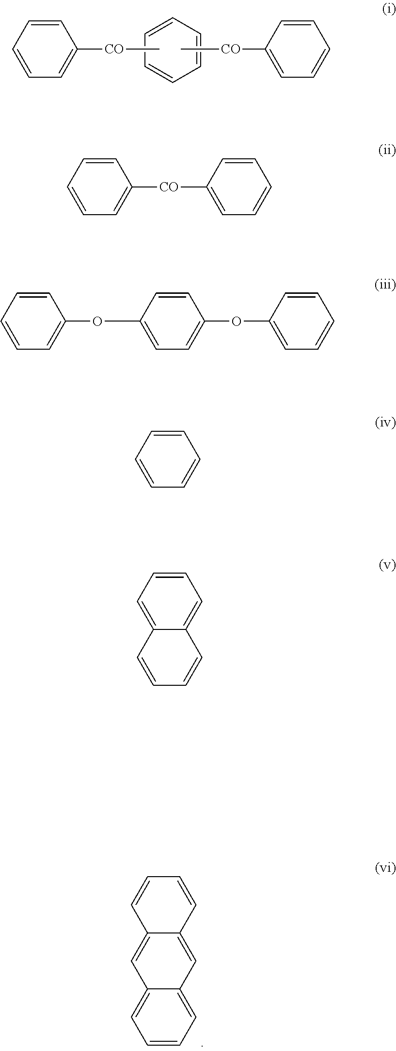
C1=CC=CC=C1.C1=CC=C([CO]C)C=C1.C[CO]C1=CC=CC=C1.C12=CC=CC=C1C=CC=C2.C12=CC3=CC=CC=C3C=C1C=CC=C2.C1=CC=C([CO]C2=CC=CC=C2)C=C1.C1=CC=C(OC2=CC=C(OC3=CC=CC=C3)C=C2)C=C1.C1=CC=CC=C1
